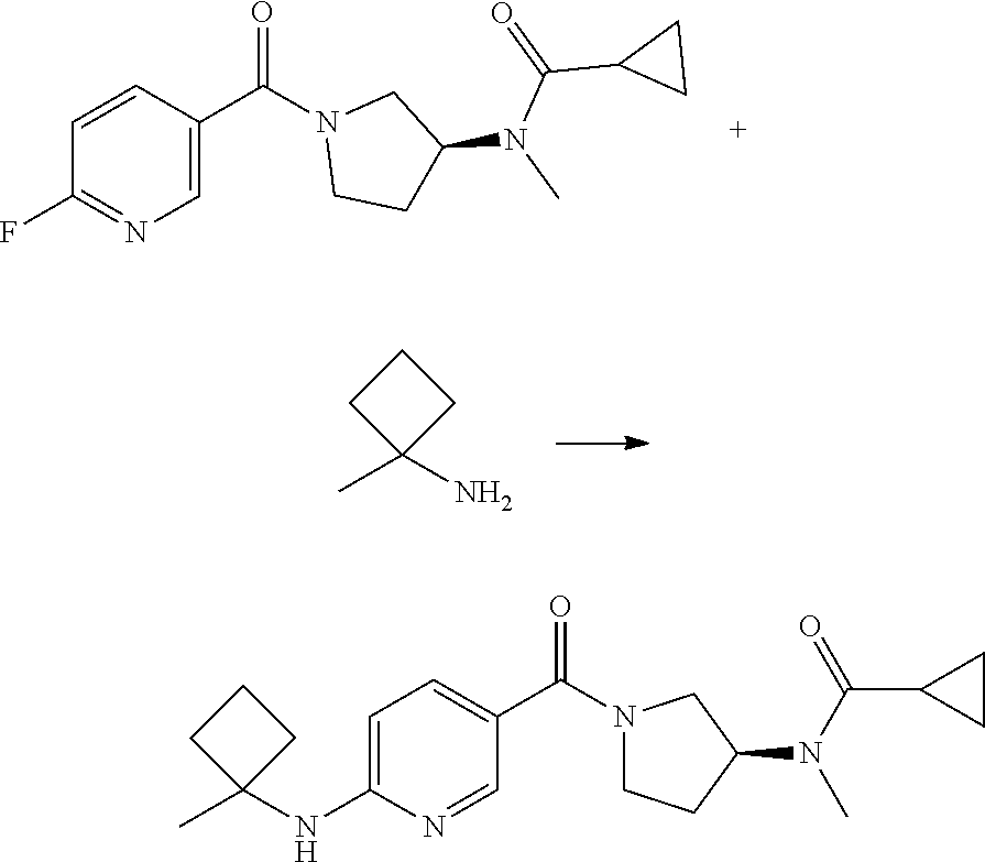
C1=C(C(N2CCC(N(C)C(=O)C3CC3)C2)=O)C=CC(F)=N1.C1CC(C)(N)C1.C1=NC(NC2(C)CCC2)=CC=C1C(N1CCC(N(C(=O)C2CC2)C)C1)=O
